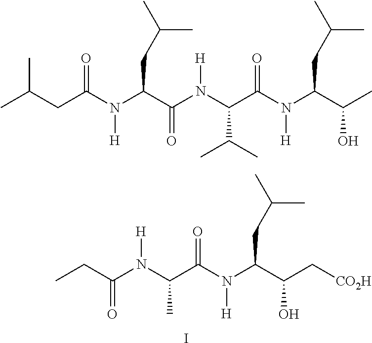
CC(CC(N(C(C(N(C(C(N(C(C(O)C)CC(C)C)[H])=O)C(C)C)[H])=O)CC(C)C)[H])=O)C.C(C(N(C(C(N(C(C(C[CO2H])O)CC(C)C)[H])=O)C)[H])=O)C.I
